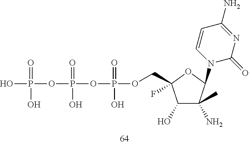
OP(OP(OP(OCC1(F)C(O)C(C)(N)C(N2C(=O)N=C(N)C=C2)O1)(=O)O)(=O)O)(=O)O
